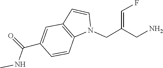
CNC(C1=CC2=C(N(CC(=CF)CN)C=C2)C=C1)=O
